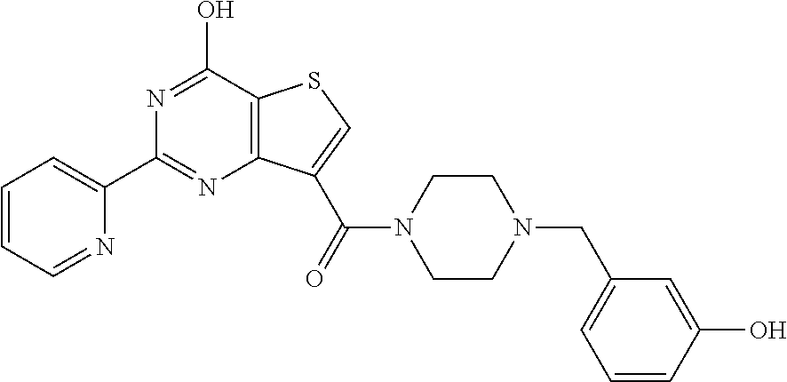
C1=CC=NC(C2=NC3=C(C(O)=N2)SC=C3C(=O)N2CCN(CC3=CC=CC(O)=C3)CC2)=C1
